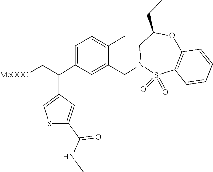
S1(=O)(=O)C2=C(C=CC=C2)OC(CC)CN1CC1=CC(C(C2=CSC(C(NC)=O)=C2)C[MeOOC])=CC=C1C
